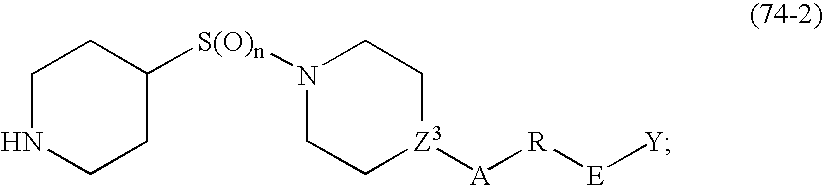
C1C[Z3]([A][R][E][Y])CCN1[S(O)n]C1CCNCC1
